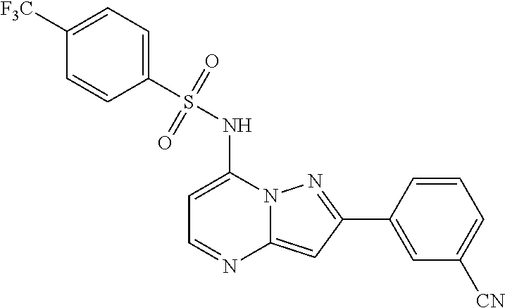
C1=C(C2=NN3C(=C2)N=CC=C3NS(C2=CC=C([F3C])C=C2)(=O)=O)C=CC=C1[CN]
